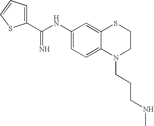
C(NC1=CC=C2C(=C1)SCCN2CCCNC)(=N)C1=CC=CS1
